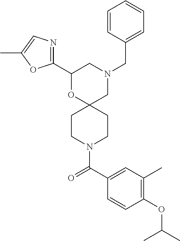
C1(C2=NC=C(C)O2)OC2(CN(CC3=CC=CC=C3)C1)CCN(C(C1=CC(C)=C(OC(C)C)C=C1)=O)CC2
